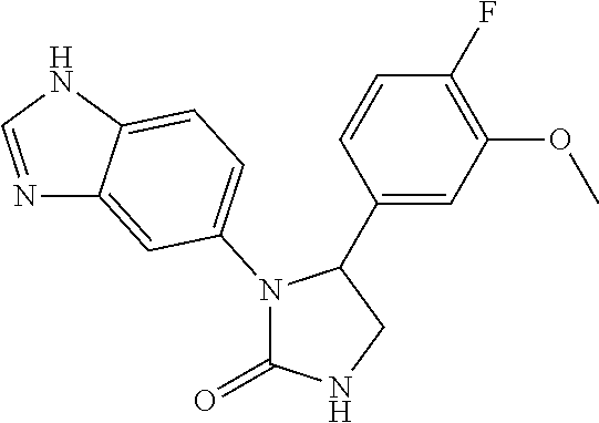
C1(C2CNC(=O)N2C2=CC=C3C(=C2)N=CN3)=CC(OC)=C(F)C=C1
